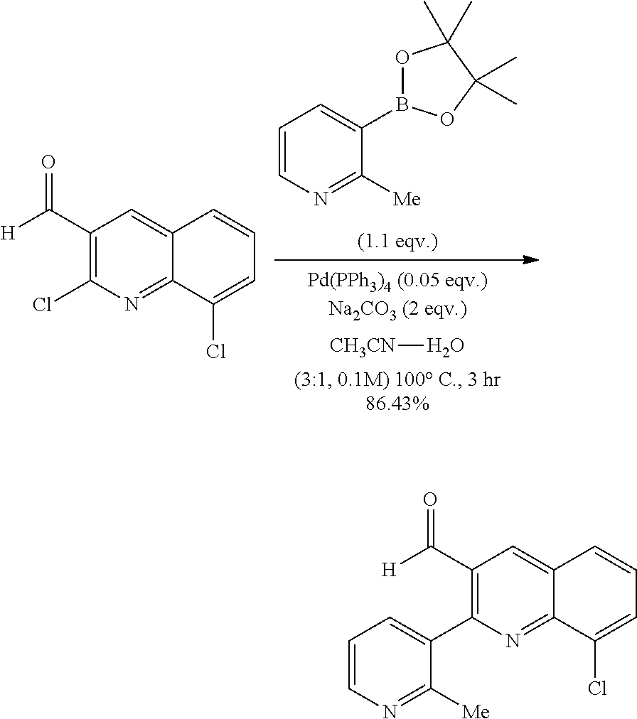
C1=CN=C([Me])C(B2OC(C)(C)C(C)(C)O2)=C1.[CH3CN]O.C1(C([H])=O)=C(Cl)N=C2C(=C1)C=CC=C2Cl.C1(C([H])=O)=C(C2=CC=CN=C2[Me])N=C2C(=C1)C=CC=C2Cl
